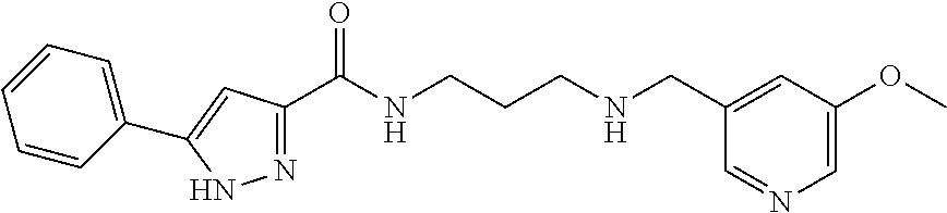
N1=C(C(NCCCNCC2=CC(OC)=CN=C2)=O)C=C(C2=CC=CC=C2)N1
